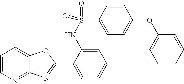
C12=NC=CC=C1OC(C1=CC=CC=C1NS(=O)(C1=CC=C(OC3=CC=CC=C3)C=C1)=O)=N2
